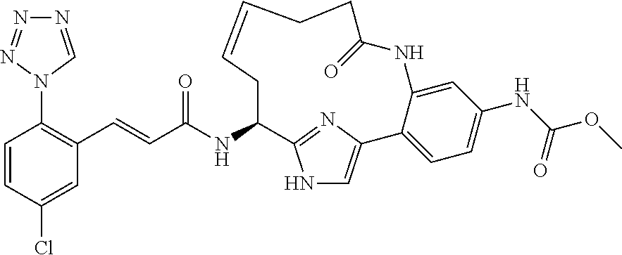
C1=CC(Cl)=CC(C=CC(NC2C3=NC(=CN3)C3=CC=C(NC(OC)=O)C=C3NC(=O)CCC=CC2)=O)=C1N1C=NN=N1
